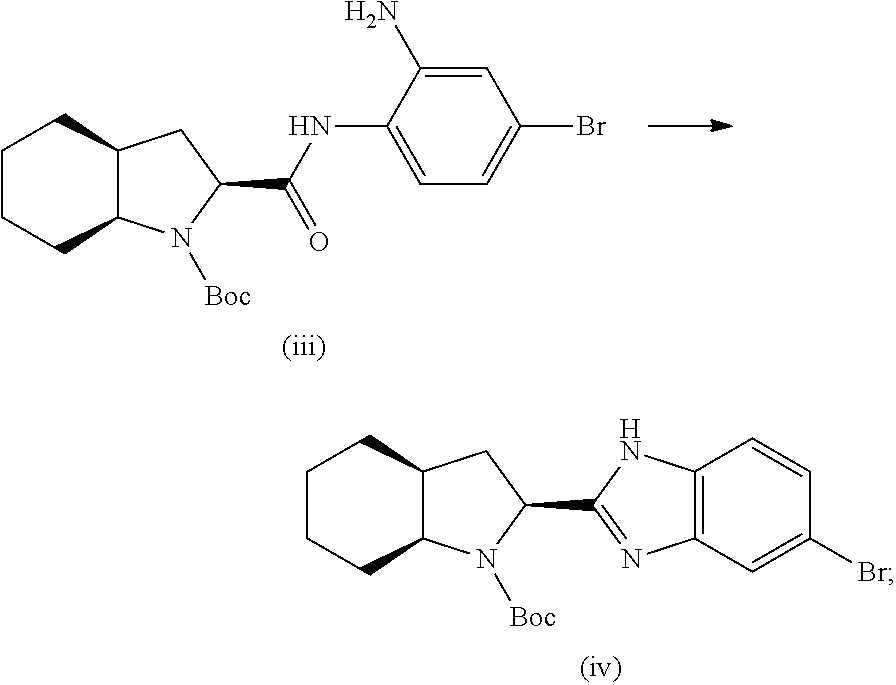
C1CCC2C(C1)CC(C(=O)NC1=CC=C(Br)C=C1N)N2[Boc].C1CCC2C(C1)CC(C1=NC3=C(N1)C=CC(Br)=C3)N2[Boc]
